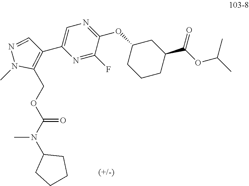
C1(OC2CCCC(C(OC(C)C)=O)C2)=NC=C(C2=C(COC(N(C)C3CCCC3)=O)N(C)N=C2)N=C1F
